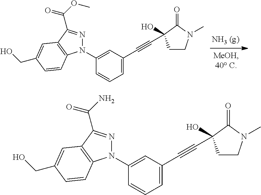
C1(N2N=C(C(OC)=O)C3=C2C=CC(CO)=C3)=CC(C#CC2(O)CCN(C)C2=O)=CC=C1.C1(N2N=C(C(N)=O)C3=C2C=CC(CO)=C3)=CC(C#CC2(O)CCN(C)C2=O)=CC=C1
